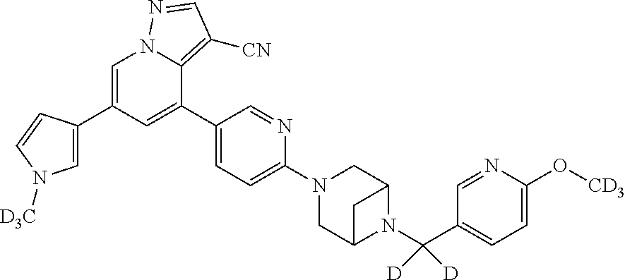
C1=C(C2=CN3C(=C([CN])C=N3)C(C3=CC=C(N4CC5N(C(C6=CC=C(O[CD3])N=C6)([D])[D])C(C4)C5)N=C3)=C2)C=CN1[D3C]
